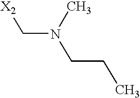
[X2]CN(CCC)C
